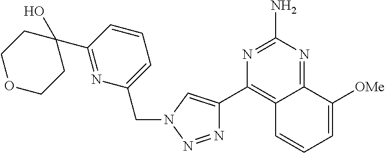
N1=NN(CC2=CC=CC(C3(O)CCOCC3)=N2)C=C1C1=C2C(=NC(N)=N1)C([OMe])=CC=C2
